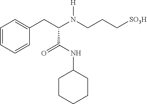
C1(CC(N(CCC[SO3H])[H])C(NC2CCCCC2)=O)=CC=CC=C1
